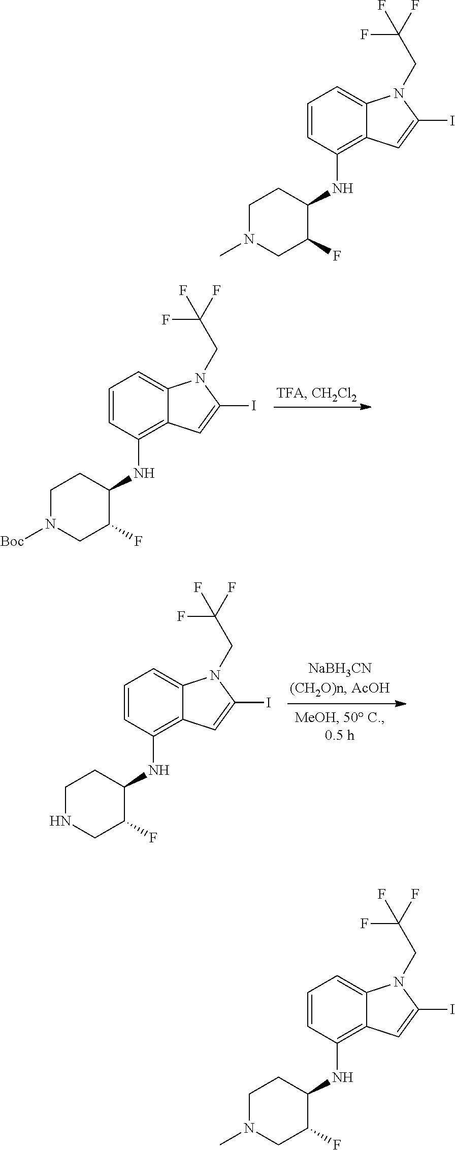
C1=CC(NC2CCN(C)CC2F)=C2C(=C1)N(CC(F)(F)F)C(I)=C2.C1=CC(NC2CCN([Boc])CC2F)=C2C(=C1)N(CC(F)(F)F)C(I)=C2.C1=CC(NC2CCN(C)CC2F)=C2C(=C1)N(CC(F)(F)F)C(I)=C2.C1=CC(NC2CCNCC2F)=C2C(=C1)N(CC(F)(F)F)C(I)=C2
